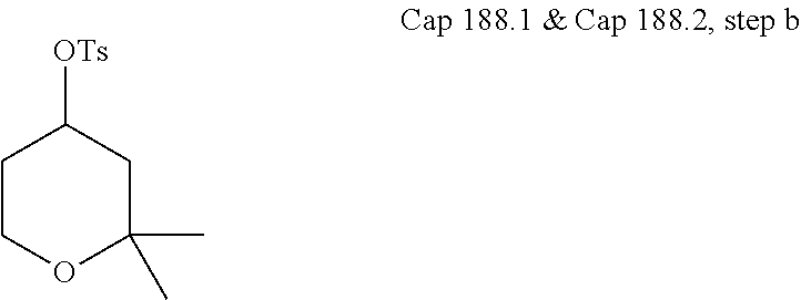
[OTs]C1CCOC(C)(C)C1
